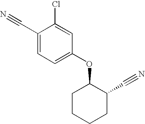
C1(OC2=CC=C(C#N)C(Cl)=C2)CCCCC1C#N
